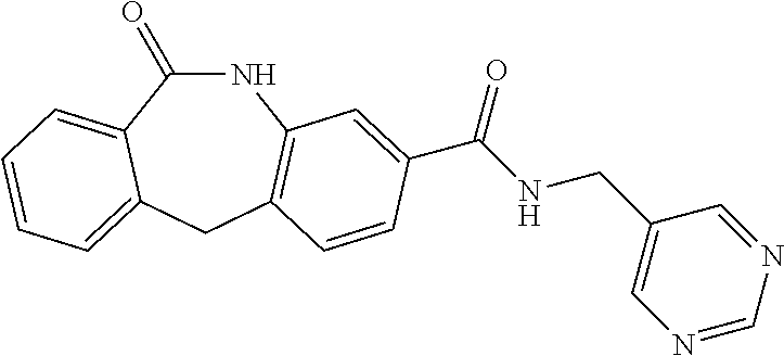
N1C(=O)C2=CC=CC=C2CC2=C1C=C(C(NCC1=CN=CN=C1)=O)C=C2
